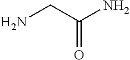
NCC(N)=O
